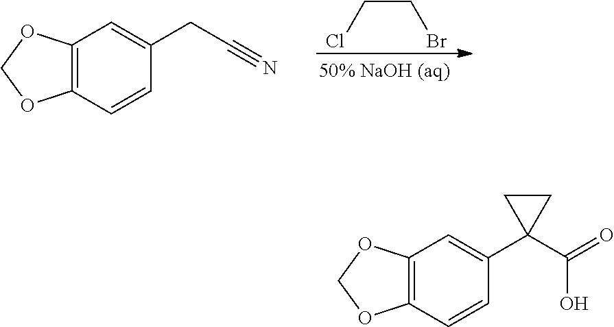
C(CBr)Cl.C12=C(C=CC(CC#N)=C1)OCO2.C12=C(C=CC(C3(C(O)=O)CC3)=C1)OCO2
